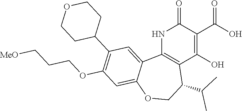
N1C2=C(C(O)=C(C(O)=O)C1=O)C(C(C)C)COC1=CC(OCCC[MeO])=C(C3CCOCC3)C=C21
